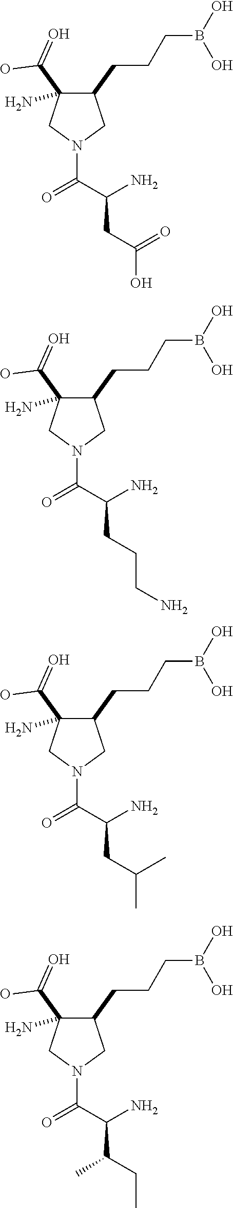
C1(CCCB(O)O)C(C(=O)O)(N)CN(C(C(N)CC(O)=O)=O)C1.C1(CCCB(O)O)C(C(=O)O)(N)CN(C(C(N)CCCN)=O)C1.C1(CCCB(O)O)C(C(=O)O)(N)CN(C(C(N)CC(C)C)=O)C1.C1(CCCB(O)O)C(C(=O)O)(N)CN(C(C(N)C(CC)C)=O)C1
